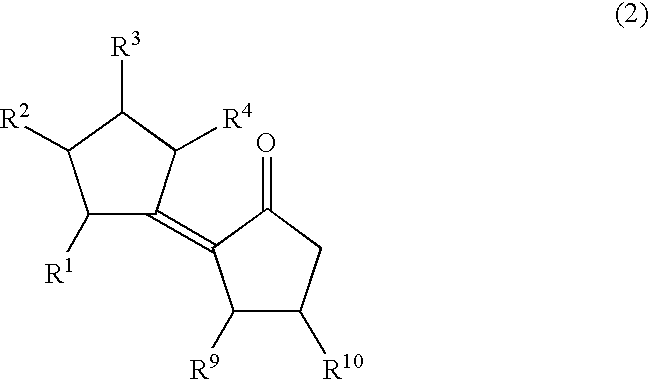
C1([R1])C(=C2C([R9])C([R10])CC2=O)C([R4])C([R3])C1[R2]
